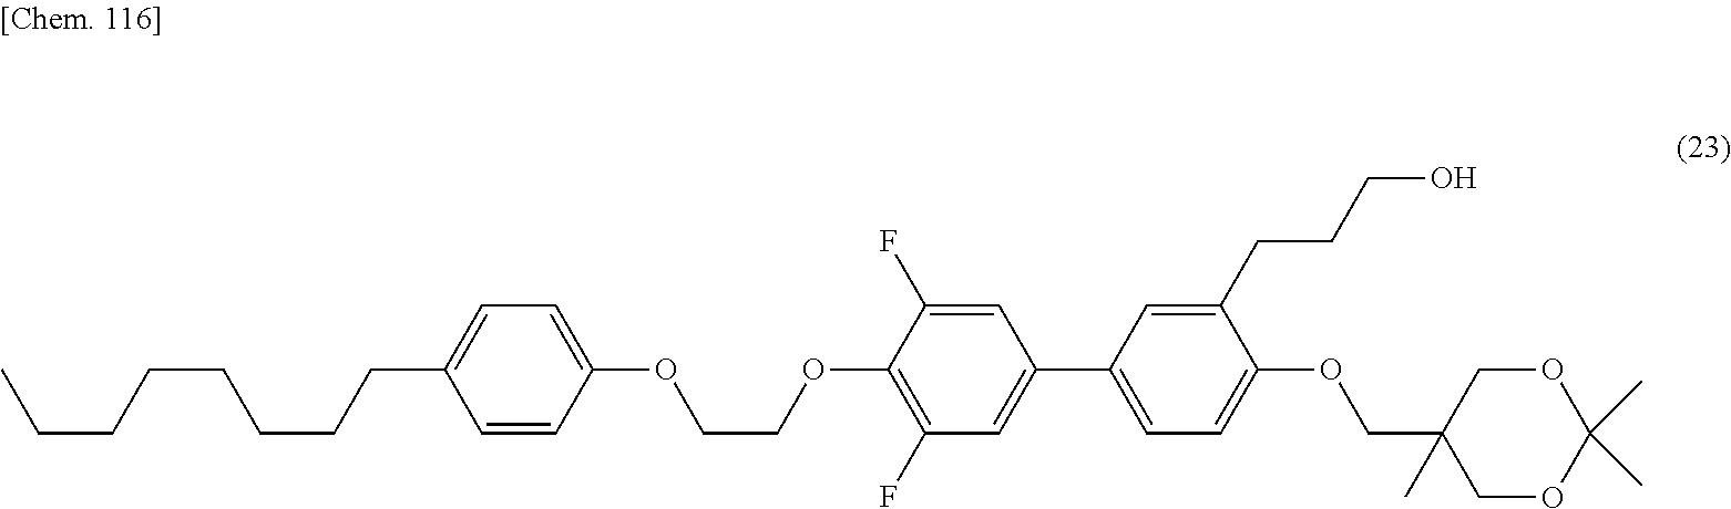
C1=CC(OCCOC2=C(F)C=C(C3=CC=C(OCC4(C)COC(C)(C)OC4)C(CCCO)=C3)C=C2F)=CC=C1CCCCCCCC
